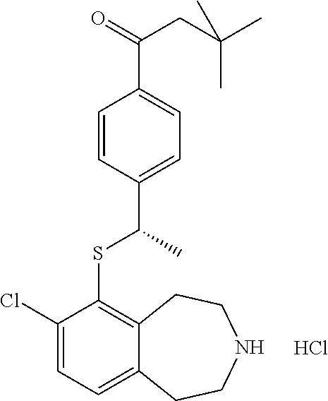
C1(Cl)=CC=C2C(=C1SC(C1=CC=C(C(CC(C)(C)C)=O)C=C1)C)CCNCC2.Cl
